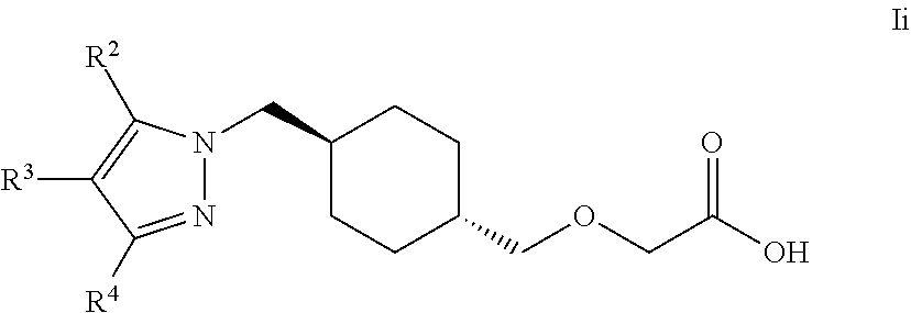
C1(CN2N=C([R4])C([R3])=C2[R2])CCC(COCC(O)=O)CC1
